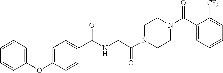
C1=CC=C(OC2=CC=C(C(NCC(N3CCN(C(=O)C4=CC=CC=C4[CF3])CC3)=O)=O)C=C2)C=C1
